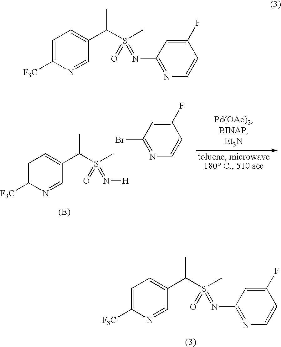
C1=C([F3C])N=CC(C(C)S(C)(=O)=NC2=NC=CC(F)=C2)=C1.BrC1=NC=CC(F)=C1.C1=C([F3C])N=CC(C(C)S(C)(=O)=N[H])=C1.C1=C([F3C])N=CC(C(C)S(C)(=O)=NC2=NC=CC(F)=C2)=C1
